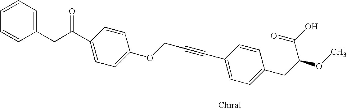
C1(OCC#CC2=CC=C(CC(OC)C(O)=O)C=C2)=CC=C(C(CC2=CC=CC=C2)=O)C=C1
